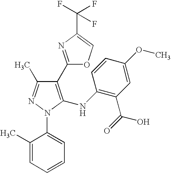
C1(C2=NC(C(F)(F)F)=CO2)=C(NC2=C(C(=O)O)C=C(OC)C=C2)N(C2=CC=CC=C2C)N=C1C
